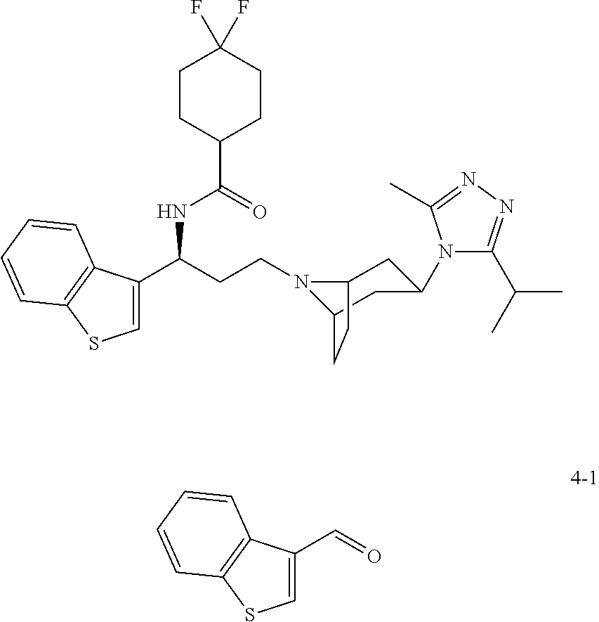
N1(CCC(C2=CSC3=C2C=CC=C3)NC(C2CCC(F)(F)CC2)=O)C2CC(N3C(C(C)C)=NN=C3C)CC1CC2.O=CC1=CSC2=C1C=CC=C2
